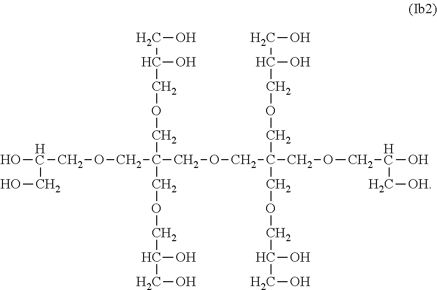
OC(COCC(COCC(O)CO)(COCC(O)CO)COCC(COCC(C[OH])O)(COCC(O)CO)COCC(O)CO)CO
